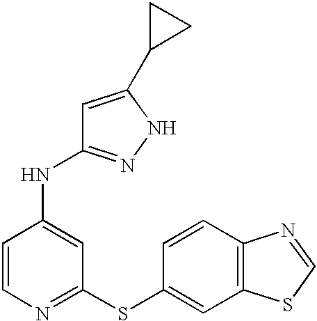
C1=CC(NC2=NNC(C3CC3)=C2)=CC(SC2=CC3=C(C=C2)N=CS3)=N1
